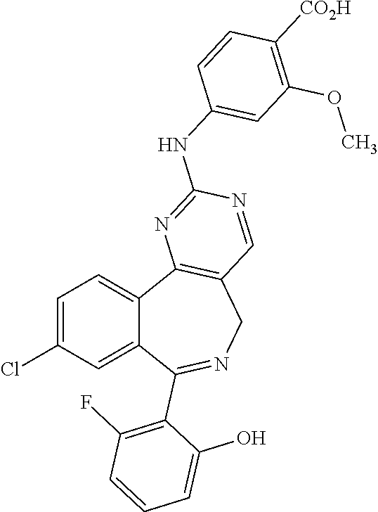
C1=C(Cl)C=C2C(=C1)C1=C(CN=C2C2=C(F)C=CC=C2O)C=NC(NC2=CC(OC)=C([CO2H])C=C2)=N1
